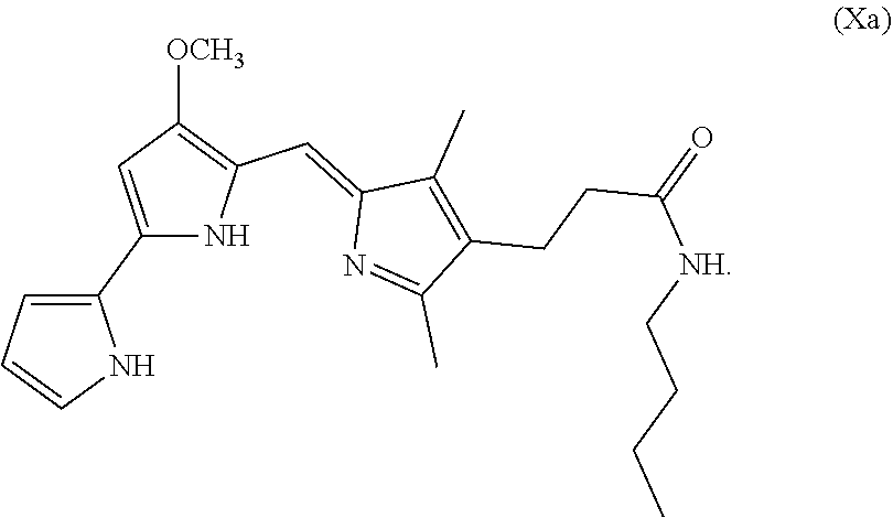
C1(C2=CC=CN2)=CC([OCH3])=C(C=C2N=C(C)C(CCC(=O)[NH]CCCC)=C2C)N1
